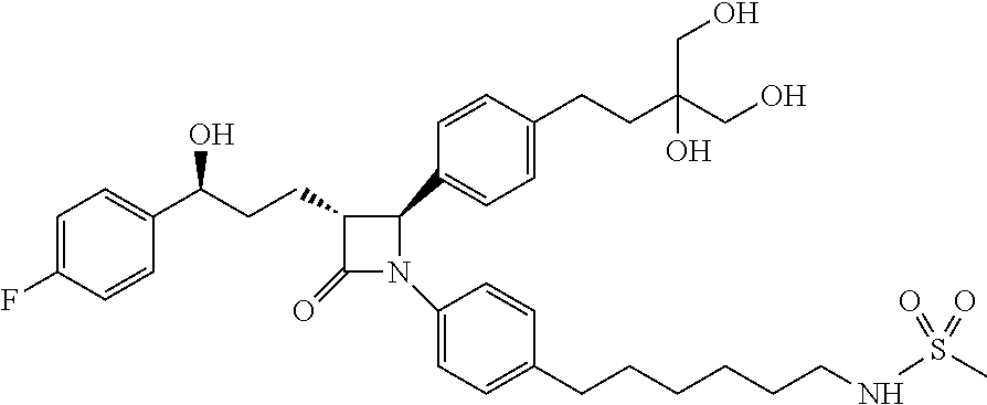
C1=C(F)C=CC(C(CCC2C(=O)N(C3=CC=C(CCCCCCNS(C)(=O)=O)C=C3)C2C2=CC=C(CCC(CO)(CO)O)C=C2)O)=C1
